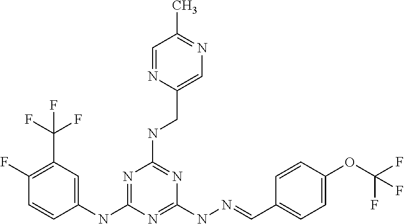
C1(NC2=NC(NCC3=CN=C(C)C=N3)=NC(NN=CC3=CC=C(OC(F)(F)F)C=C3)=N2)=CC(C(F)(F)F)=C(F)C=C1
